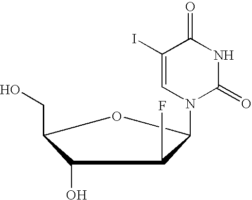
C1(CO)C(O)C(F)C(N2C(=O)NC(=O)C(I)=C2)O1
